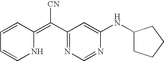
N1C(=C(C2=NC=NC(NC3CCCC3)=C2)[CN])C=CC=C1
